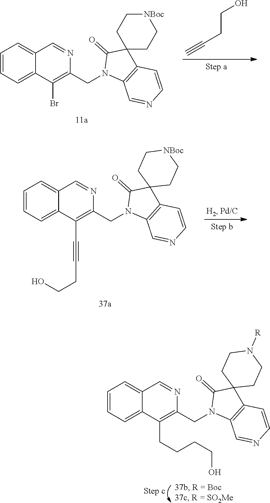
C#CCCO.C1=CC=C2C(=C1)C=NC(CN1C3=C(C4(C1=O)CC[NBoc]CC4)C=CN=C3)=C2Br.C1=CC=C2C(=C1)C=NC(CN1C3=C(C4(C1=O)CC[NBoc]CC4)C=CN=C3)=C2C#CCCO.C1=CC=C2C(=C1)C=NC(CN1C3=C(C4(C1=O)CCN([R])CC4)C=CN=C3)=C2CCCCO
